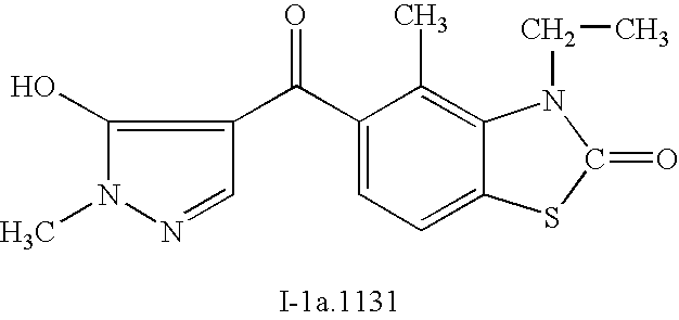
C1(O)=C(C(C2=CC=C3C(=C2C)N(CC)C(=O)S3)=O)C=NN1C
